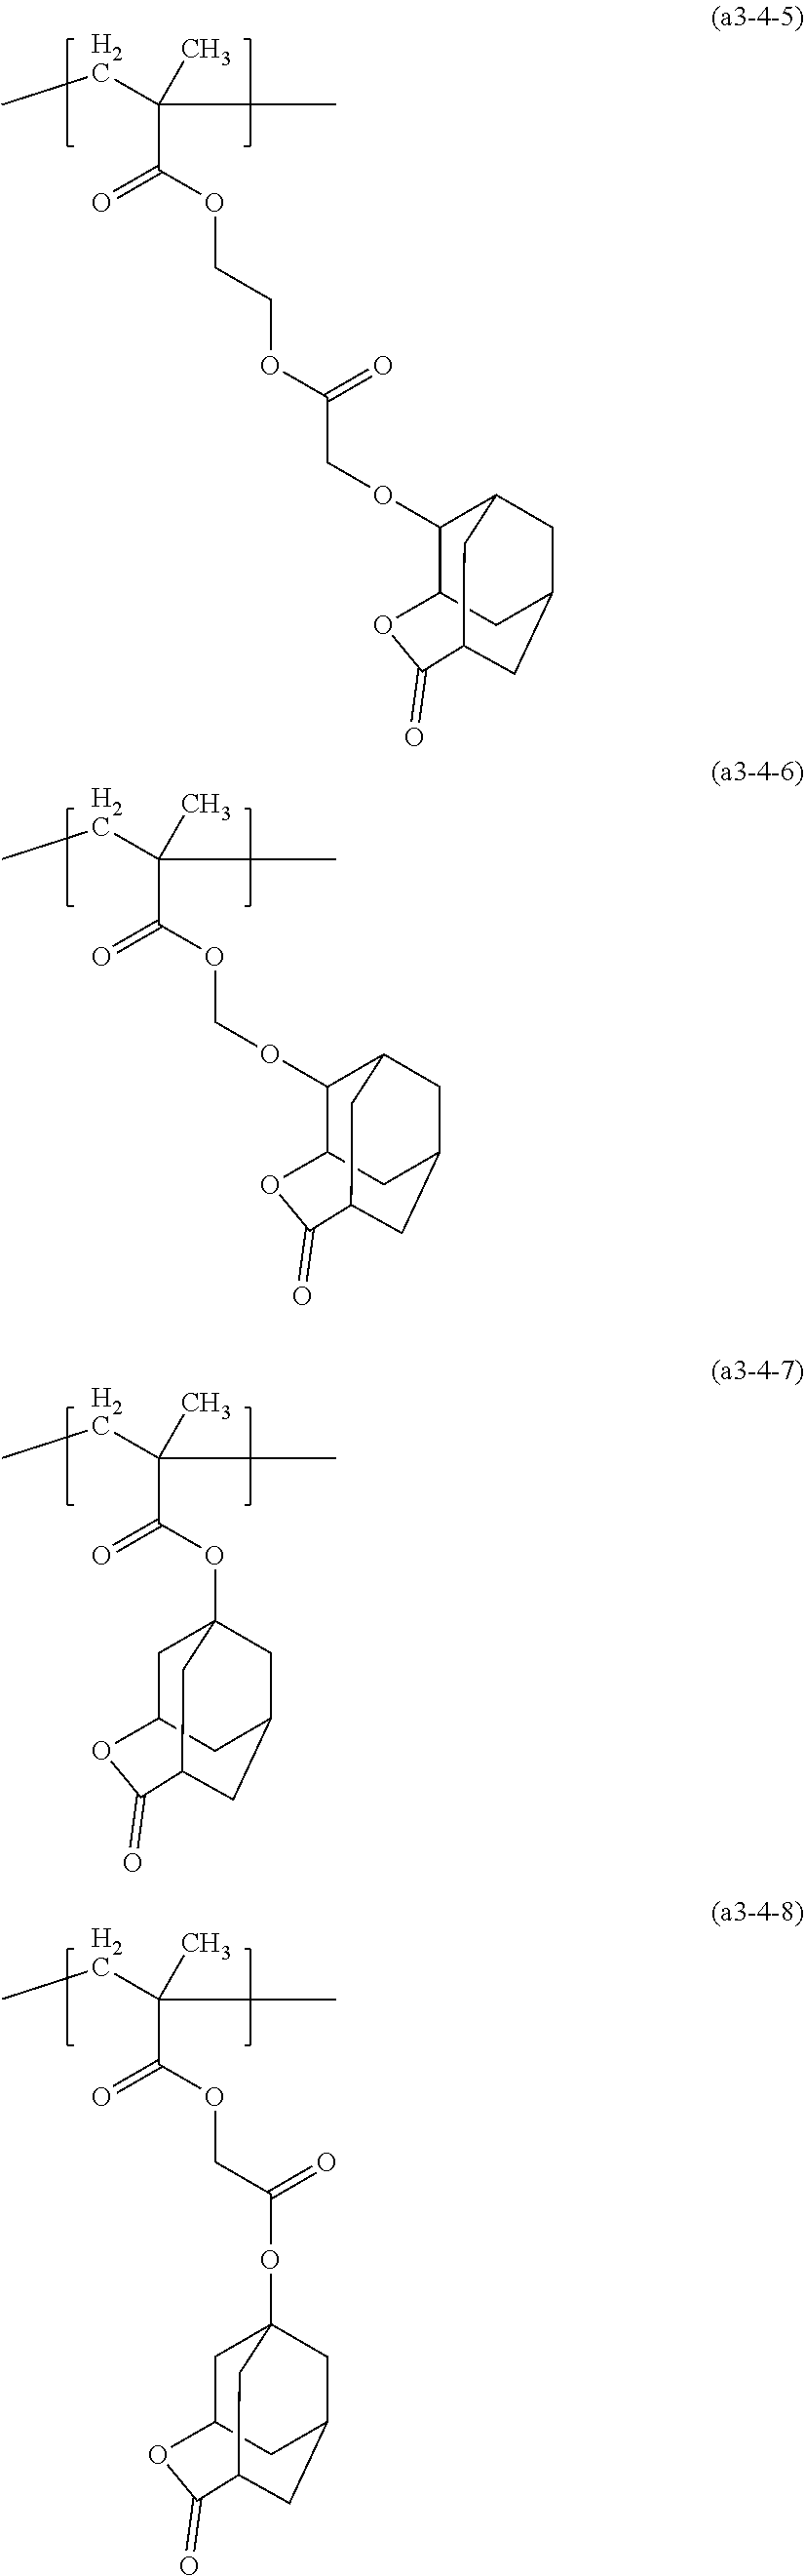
CCC(C)(C)C(OCCOC(COC1C2CC3CC1CC(C3)C(=O)O2)=O)=O.CCC(C)(C)C(OCOC1C2CC3CC1CC(C3)C(=O)O2)=O.CCC(C)(C)C(OC12CC3CC(C1)C(=O)OC(C3)C2)=O.CCC(C)(C)C(OCC(OC12CC3CC(C1)C(=O)OC(C3)C2)=O)=O
